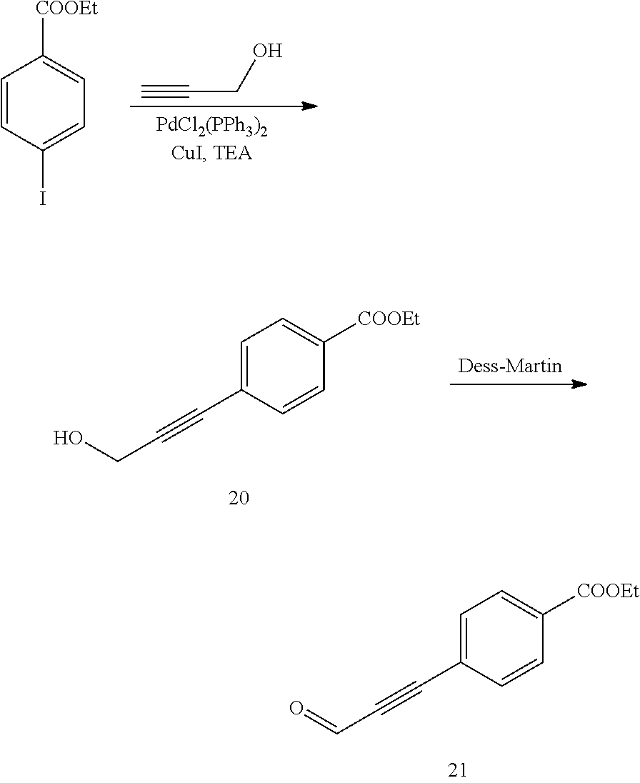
C1=CC(I)=CC=C1[COOEt].C#CCO.C1=C(C#CCO)C=CC([COOEt])=C1.C1=C(C#CC=O)C=CC([COOEt])=C1
